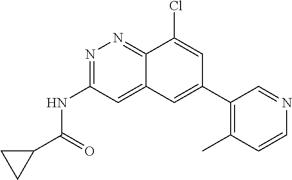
C1(C(=O)NC2=NN=C3C(=C2)C=C(C2=C(C)C=CN=C2)C=C3Cl)CC1
